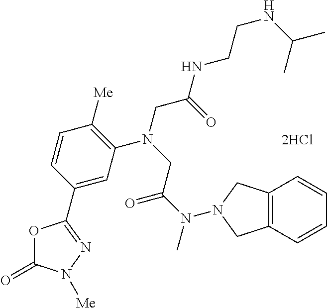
[2HCl].C1=C(C2=NN([Me])C(=O)O2)C=CC([Me])=C1N(CC(NCCNC(C)C)=O)CC(N(C)N1CC2=C(C=CC=C2)C1)=O
